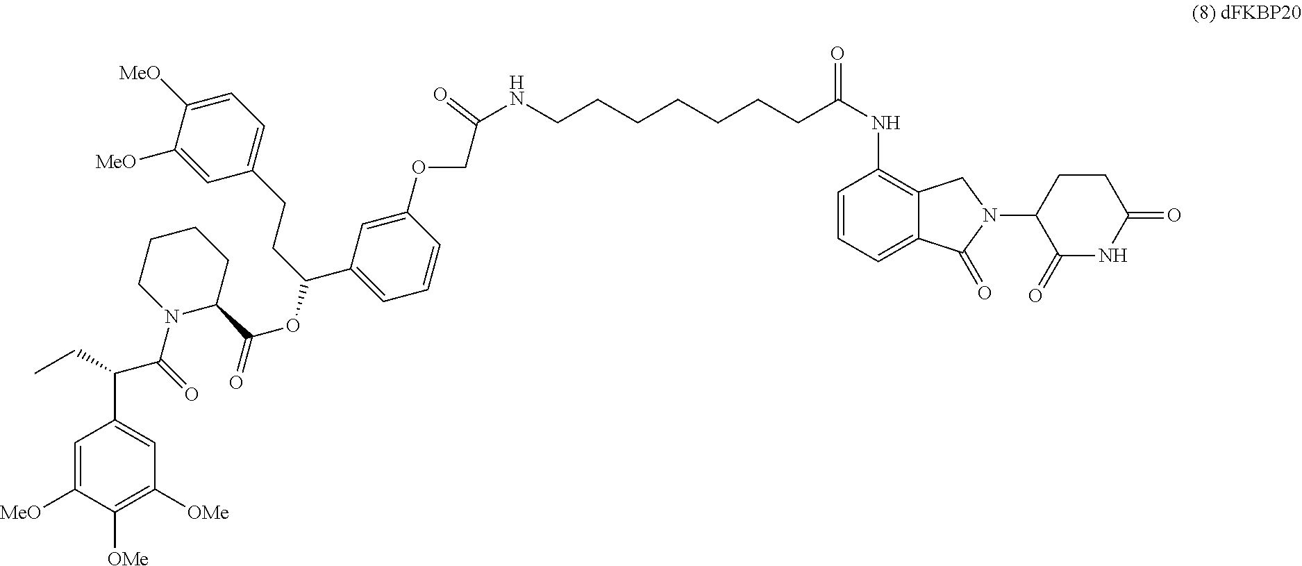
C1=C([MeO])C([OMe])=C([OMe])C=C1C(C(N1C(C(OC(CCC2=CC=C([MeO])C([MeO])=C2)C2=CC=CC(OCC(NCCCCCCCC(NC3=C4C(=CC=C3)C(=O)N(C3C(=O)NC(=O)CC3)C4)=O)=O)=C2)=O)CCCC1)=O)CC
